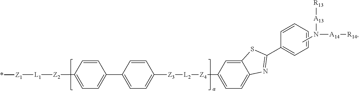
C1=CC([Z2][L1][Z1]*)=CC=C1C1=CC=C([Z3][L2][Z4]C2=CC=C3C(=C2)SC(C2=CC=CC=C2)=N3)C=C1.CN([A14][R14])[A13][R13]
